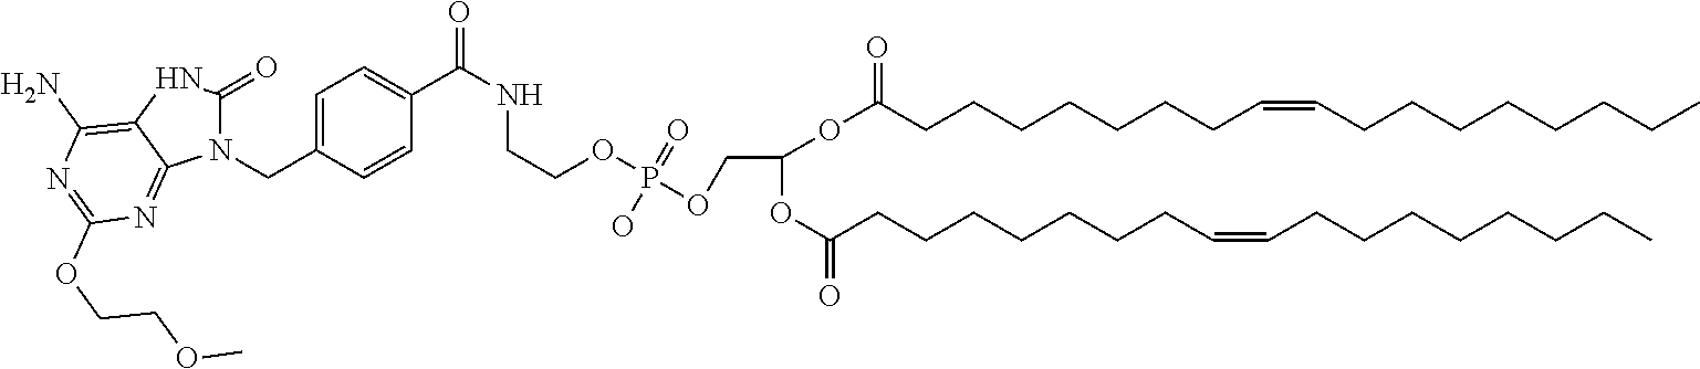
N1(CC2=CC=C(C(NCCOP(OCC(OC(=O)CCCCCCCC=CCCCCCCCC)OC(=O)CCCCCCCC=CCCCCCCCC)(=O)O)=O)C=C2)C(=O)NC2=C(N)N=C(OCCOC)N=C12
